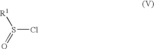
[R1]S(=O)Cl
